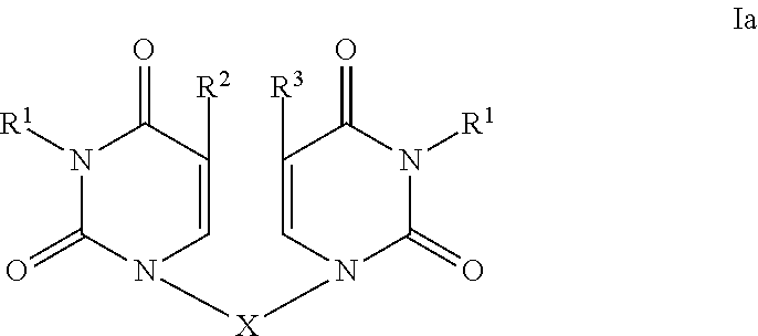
C1([R2])=CN([X]N2C=C([R3])C(=O)N([R1])C2=O)C(=O)N([R1])C1=O
